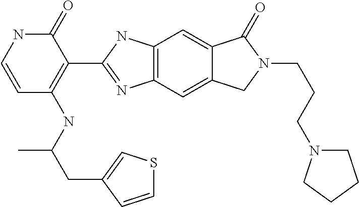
C12=C(C=C3C(=C1)C(=O)N(CCCN1CCCC1)C3)N=C(C1=C(NC(CC3=CSC=C3)C)C=CNC1=O)N2
